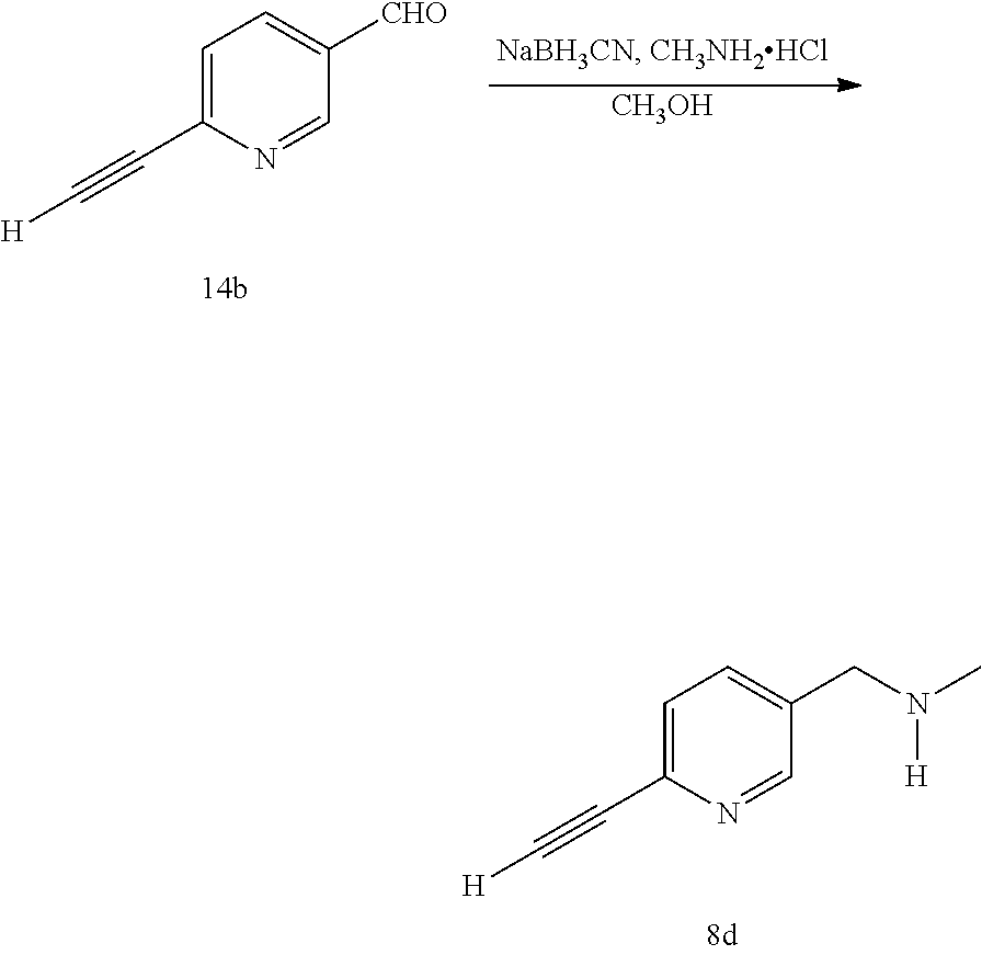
C1=C(C#C[H])N=CC([CHO])=C1.[CH3OH].C1=C(C#C[H])N=CC(CN(C)[H])=C1
